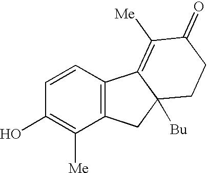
C1=CC(O)=C([Me])C2=C1C1=C([Me])C(=O)CCC1([Bu])C2
